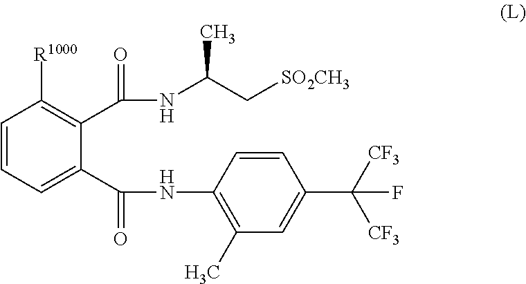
C1=CC=C(C(NC2=C(C)C=C(C([CF3])([CF3])F)C=C2)=O)C(C(NC(C[SO2CH3])C)=O)=C1[R1000]
